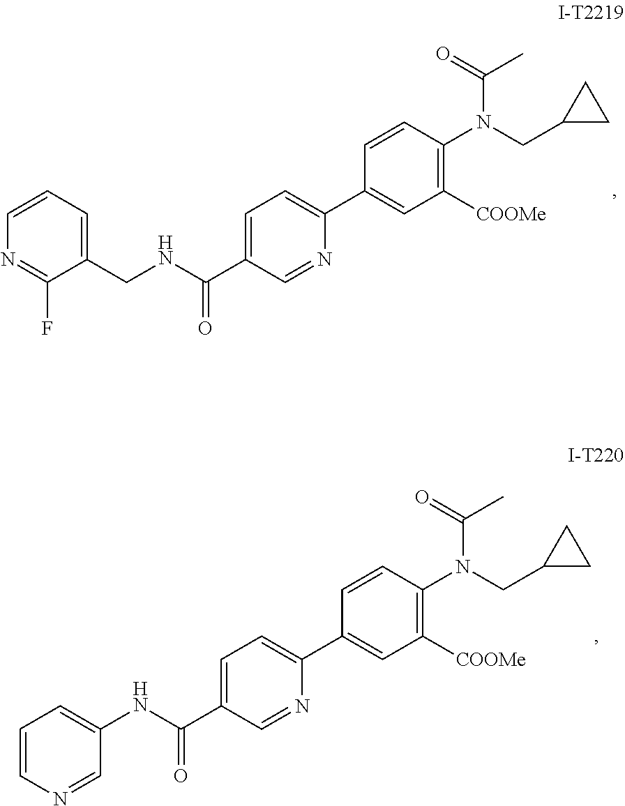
C1=CC=C(CNC(C2=CC=C(C3=CC([COOMe])=C(N(CC4CC4)C(=O)C)C=C3)N=C2)=O)C(F)=N1.C1=CN=CC(NC(C2=CC=C(C3=CC([COOMe])=C(N(CC4CC4)C(=O)C)C=C3)N=C2)=O)=C1
